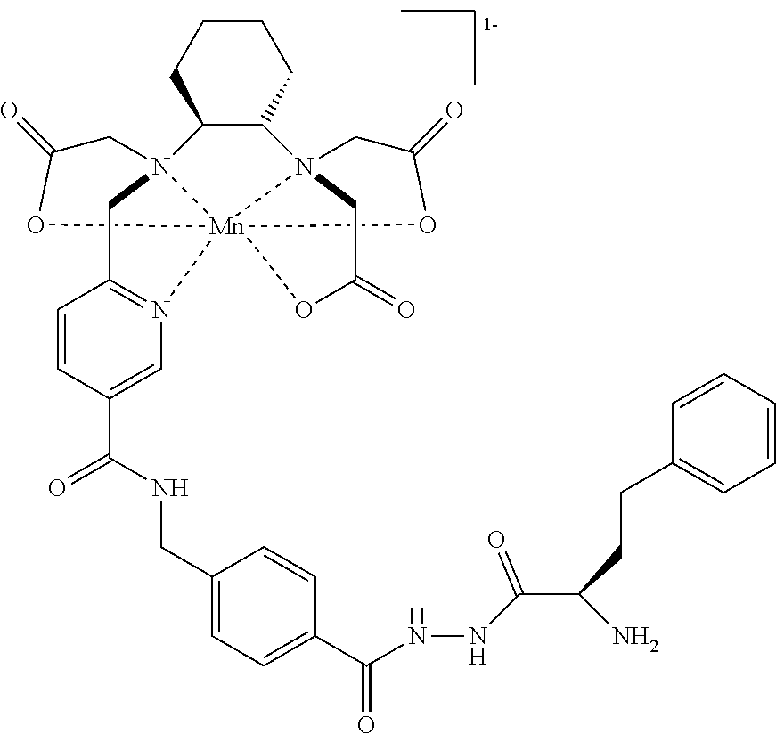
N(C(C1=CN2=C(C=C1)CN13C4C(CCCC4)N45CC(=O)O[Mn]214(OC(=O)C3)OC(=O)C5)=O)CC1=CC=C(C(NNC(C(CCC2=CC=CC=C2)N)=O)=O)C=C1
